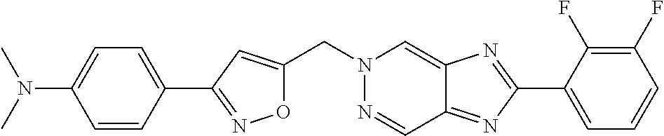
C(N1N=CC2=NC(C3=CC=CC(F)=C3F)=NC2=C1)C1=CC(C2=CC=C(N(C)C)C=C2)=NO1
